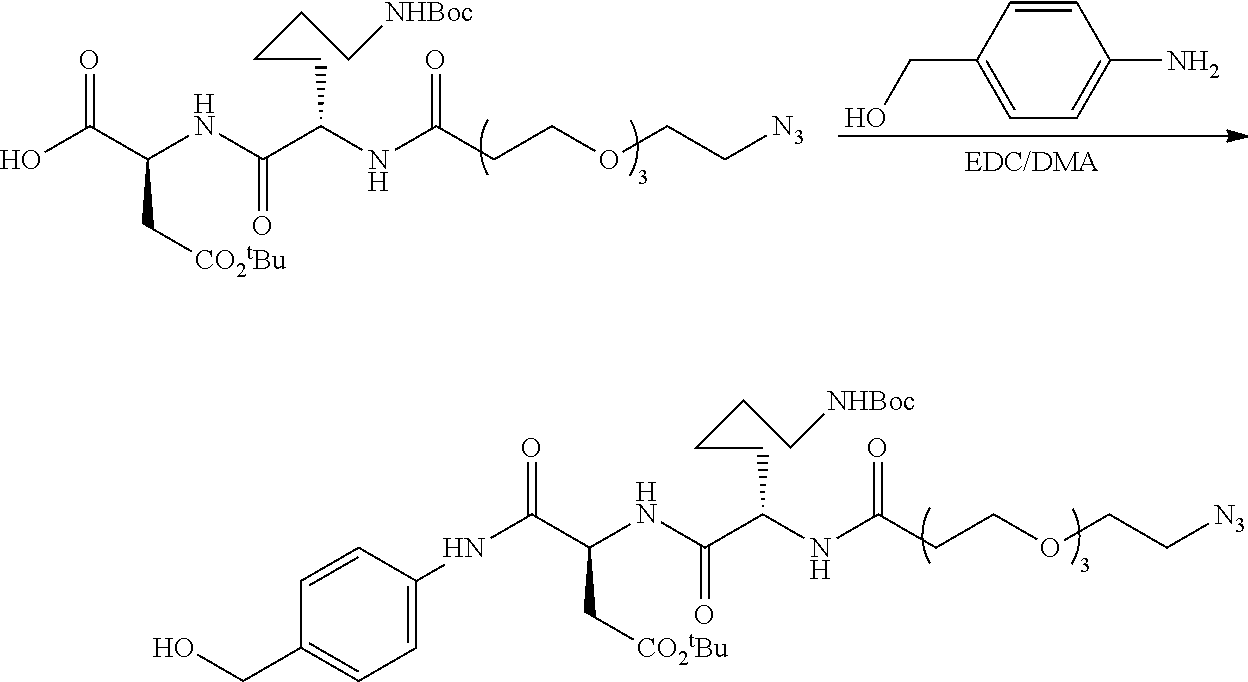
N(C(C(NC(C(NC(CCOCC[N3])=O)CCCC[NHBoc])=O)C[CO2tBu])=O)C1=CC=C(CO)C=C1.OC(C(NC(C(NC(CCOCC[N3])=O)CCCC[NHBoc])=O)C[CO2tBu])=O.C1=CC(CO)=CC=C1N
